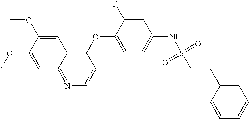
C1=C(OC)C(OC)=CC2=NC=CC(OC3=CC=C(NS(=O)(=O)CCC4=CC=CC=C4)C=C3F)=C12
